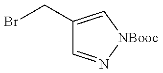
BrCC1=C[NBooc]N=C1
